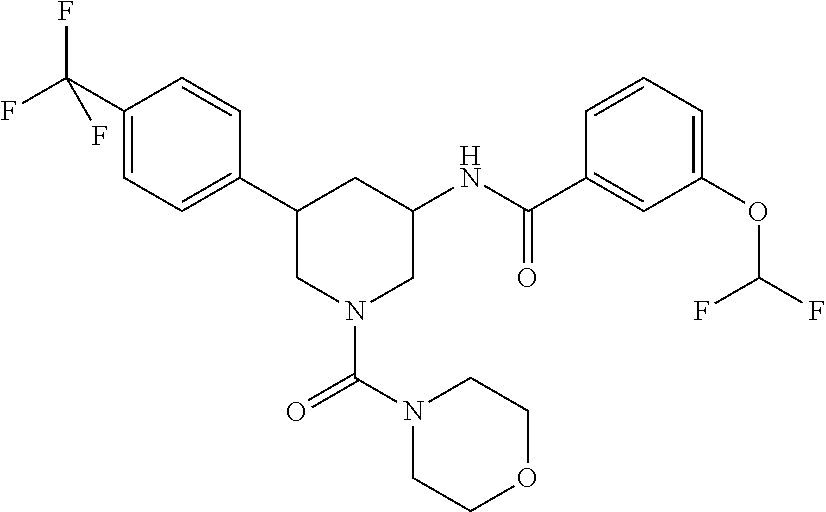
C1(C(F)(F)F)=CC=C(C2CN(C(N3CCOCC3)=O)CC(NC(C3=CC(OC(F)F)=CC=C3)=O)C2)C=C1
